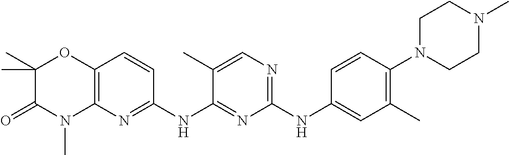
C1(NC2=CC(C)=C(N3CCN(C)CC3)C=C2)=NC=C(C)C(NC2=NC3=C(C=C2)OC(C)(C)C(=O)N3C)=N1
